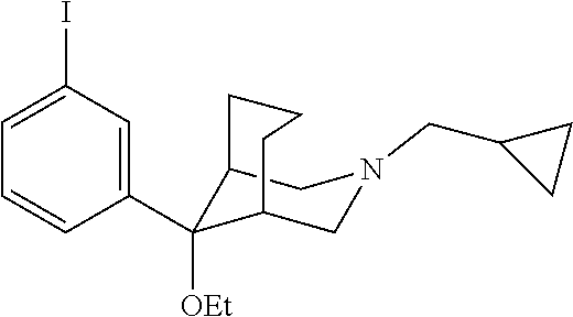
C1(I)=CC=CC(C2([OEt])C3CN(CC4CC4)CC2CCC3)=C1
